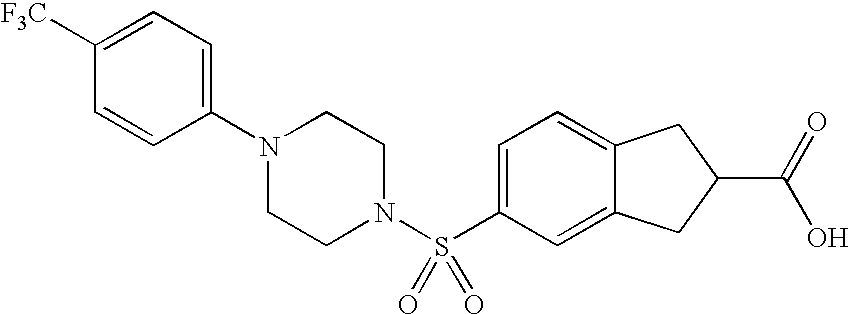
C1(N2CCN(S(C3=CC=C4C(=C3)CC(C(=O)O)C4)(=O)=O)CC2)=CC=C([F3C])C=C1
